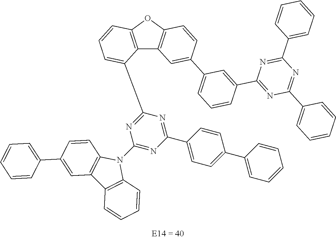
C12=C(OC3=C1C=C(C1=CC=CC(C4=NC(C5=CC=CC=C5)=NC(C5=CC=CC=C5)=N4)=C1)C=C3)C=CC=C2C1=NC(N2C3=C(C4=C2C=CC=C4)C=C(C2=CC=CC=C2)C=C3)=NC(C2=CC=C(C3=CC=CC=C3)C=C2)=N1
